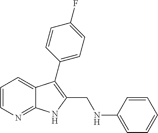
C1=CN=C2C(=C1)C(C1=CC=C(F)C=C1)=C(CNC1=CC=CC=C1)N2
